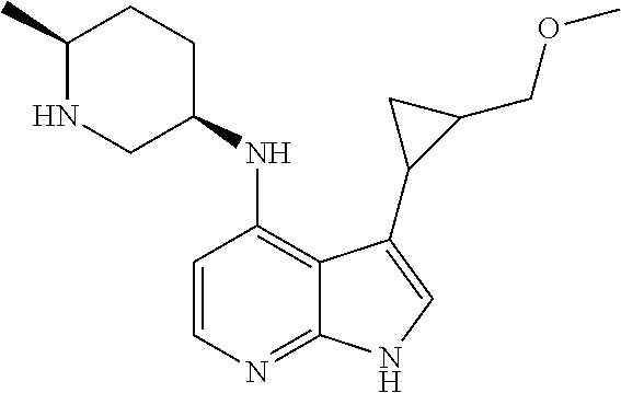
C1=CC(NC2CCC(C)NC2)=C2C(=N1)NC=C2C1C(COC)C1
